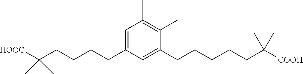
C1(CCCCC(C)(C)[HOOC])=CC(C)=C(C)C(CCCCCC(C)(C)[COOH])=C1
